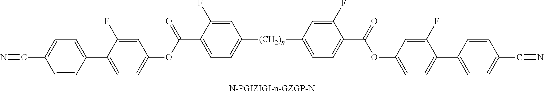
[(CH2)n](C1=CC=C(C(=O)OC2=CC=C(C3=CC=C(C#N)C=C3)C(F)=C2)C(F)=C1)C1=CC=C(C(=O)OC2=CC=C(C3=CC=C(C#N)C=C3)C(F)=C2)C(F)=C1
